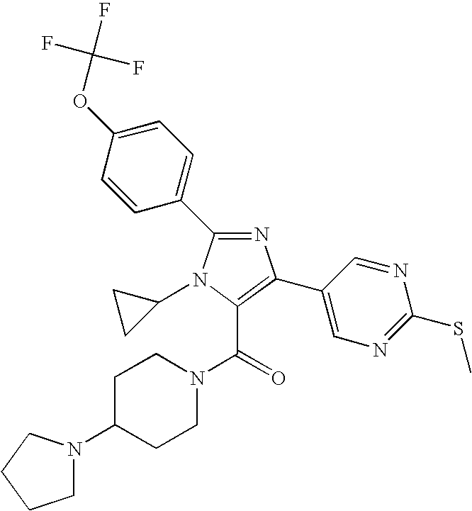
C1C(N2CCCC2)CCN(C(=O)C2=C(C3=CN=C(SC)N=C3)N=C(C3=CC=C(OC(F)(F)F)C=C3)N2C2CC2)C1
